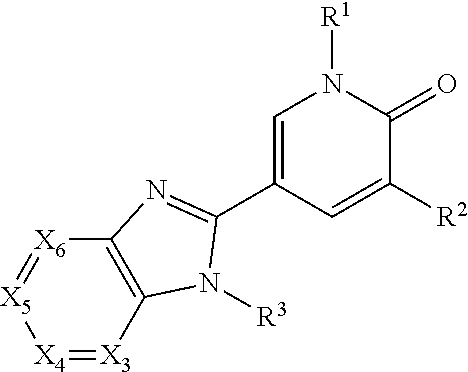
[X4]1=[X3]C2=C([X6]=[X5]1)N=C(C1=CN([R1])C(=O)C([R2])=C1)N2[R3]
